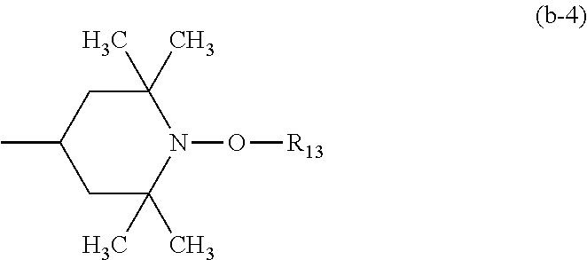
C1(C)(C)CC(C)CC(C)(C)N1O[R13]
